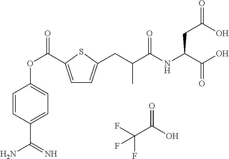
C1=C(C(OC2=CC=C(C(N)=N)C=C2)=O)SC(CC(C(NC(C(O)=O)CC(=O)O)=O)C)=C1.FC(C(O)=O)(F)F
